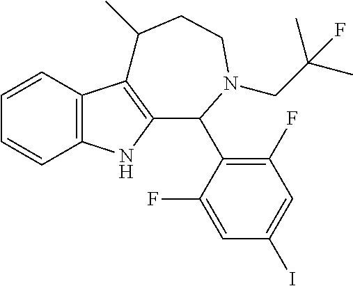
C1=CC2=C(C=C1)NC1=C2C(C)CCN(CC(C)(C)F)C1C1=C(F)C=C(I)C=C1F
